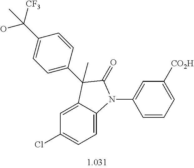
C1=C2C(=CC=C1Cl)N(C1=CC([CO2H])=CC=C1)C(=O)C2(C)C1=CC=C(C([CF3])(O)C)C=C1
